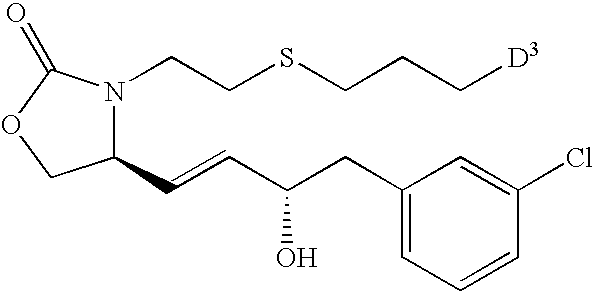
C1(C=CC(CC2=CC=CC(Cl)=C2)O)N(CCSCCC[D3])C(=O)OC1
